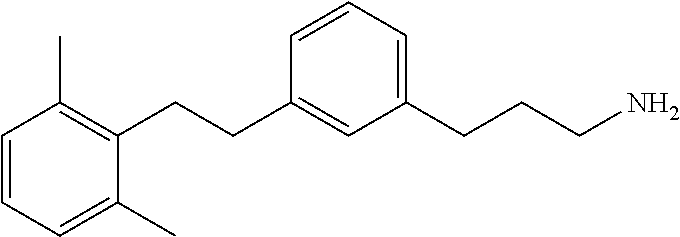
C1(CCC2=C(C)C=CC=C2C)=CC(CCCN)=CC=C1
